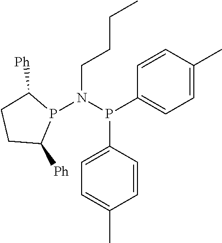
P1(N(P(C2=CC=C(C)C=C2)C2=CC=C(C)C=C2)CCCC)C([Ph])CCC1[Ph]
